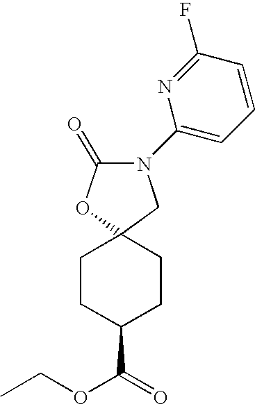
C1(N2C(=O)OC3(C2)CCC(C(=O)OCC)CC3)=CC=CC(F)=N1
